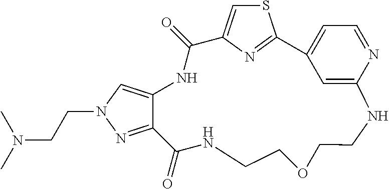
C12=NN(CCN(C)C)C=C1NC(=O)C1=CSC(=N1)C1=CC=NC(=C1)NCCOCCNC2=O
